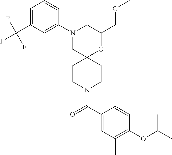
C1(COC)OC2(CN(C3=CC(C(F)(F)F)=CC=C3)C1)CCN(C(C1=CC(C)=C(OC(C)C)C=C1)=O)CC2
